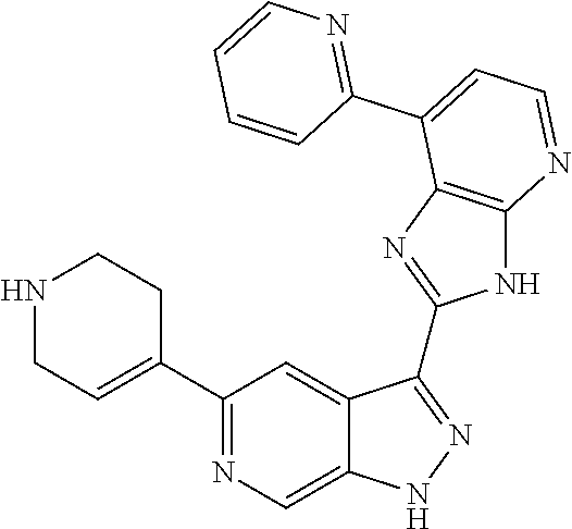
C1(C2=NC=C3C(=C2)C(C2=NC4=C(N2)N=CC=C4C2=NC=CC=C2)=NN3)=CCNCC1
